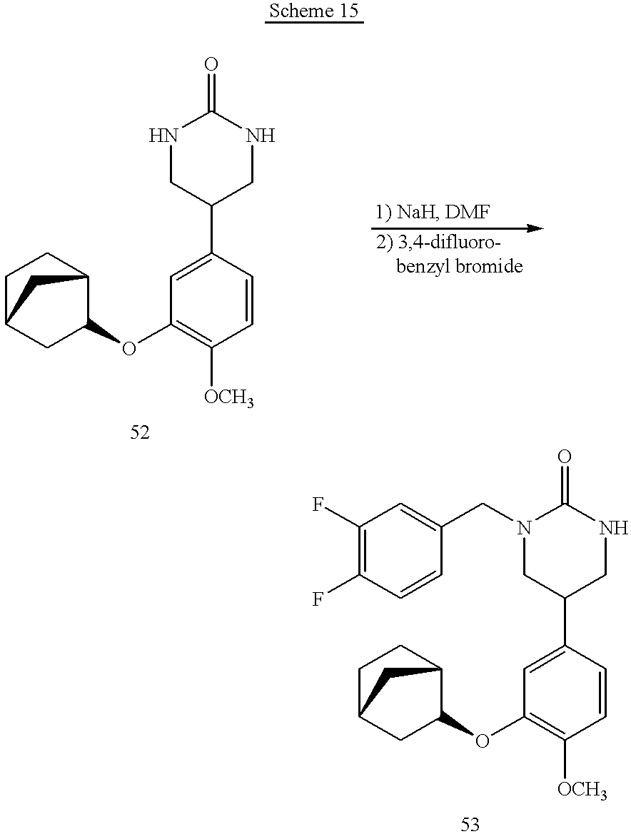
C1C2CC(OC3=C([OCH3])C=CC(C4CNC(=O)NC4)=C3)C(C1)C2.C1C2CC(OC3=C([OCH3])C=CC(C4CNC(=O)N(CC5=CC(F)=C(F)C=C5)C4)=C3)C(C1)C2
